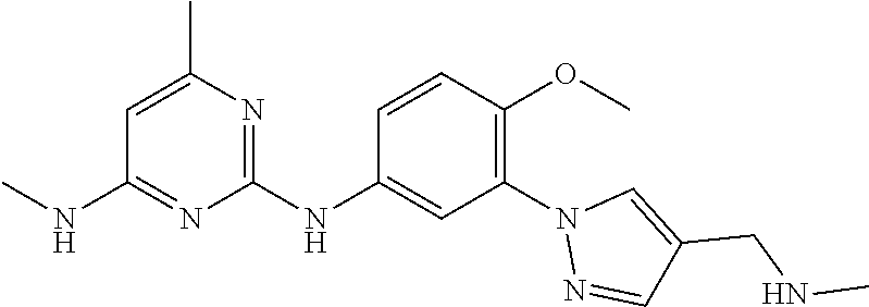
C1(NC2=CC(N3N=CC(CNC)=C3)=C(OC)C=C2)=NC(C)=CC(NC)=N1
